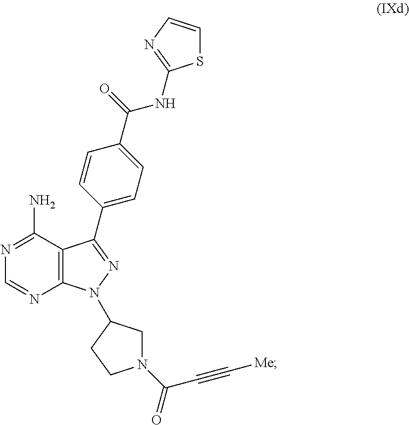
C1=NC2=C(C(N)=N1)C(C1=CC=C(C(=O)NC3=NC=CS3)C=C1)=NN2C1CN(C(=O)C#C[Me])CC1
